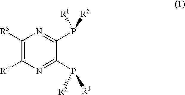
C1([R3])=C([R4])N=C(P([R1])[R2])C(P([R1])[R2])=N1
